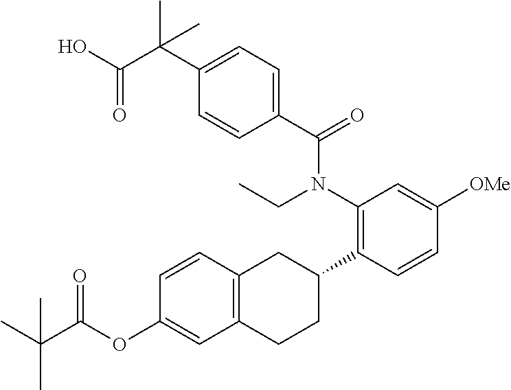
C(C1=CC=C(C(N(C2=C(C3CC4=C(CC3)C=C(OC(C(C)(C)C)=O)C=C4)C=CC([OMe])=C2)CC)=O)C=C1)(C(O)=O)(C)C
